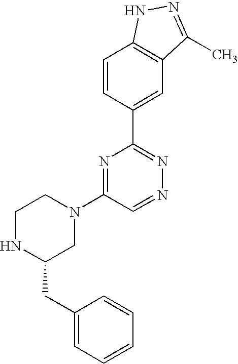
C1=CC(C2=NN=CC(N3CCNC(CC4=CC=CC=C4)C3)=N2)=CC2=C1NN=C2C
